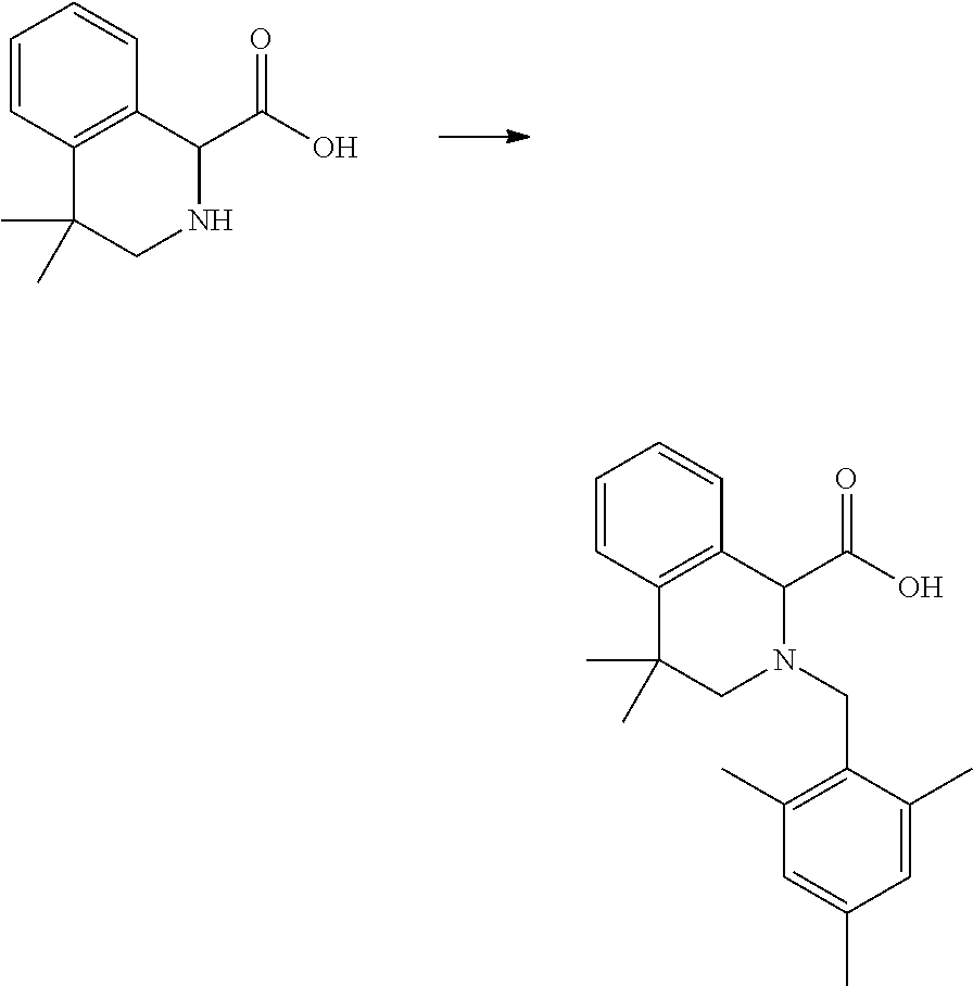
C1=CC2=C(C=C1)C(C(O)=O)NCC2(C)C.C1=CC2=C(C=C1)C(C(O)=O)N(CC1=C(C)C=C(C)C=C1C)CC2(C)C
